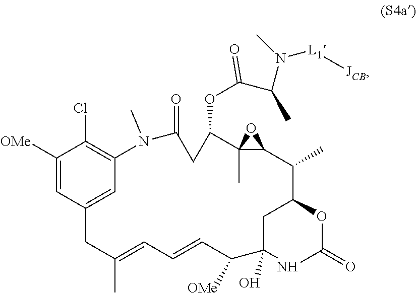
C1([OMe])=CC2=CC(=C1Cl)N(C)C(=O)CC(OC(C(N([L1][JCB])C)C)=O)C1(C)C(C(C)C3CC(O)(NC(=O)O3)C([OMe])C=CC=C(C)C2)O1
